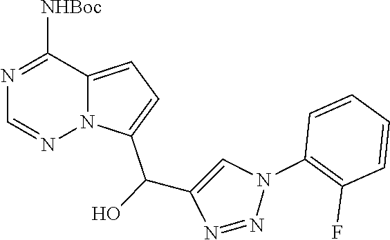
C1([NHBoc])=NC=NN2C1=CC=C2C(C1=CN(C2=C(F)C=CC=C2)N=N1)O
